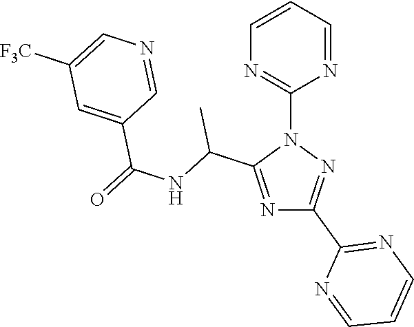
N1=C(C(NC(=O)C2=CC([F3C])=CN=C2)C)N(C2=NC=CC=N2)N=C1C1=NC=CC=N1
